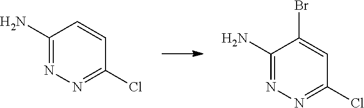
C1(N)=NN=C(Cl)C=C1.C1(N)=NN=C(Cl)C=C1Br
